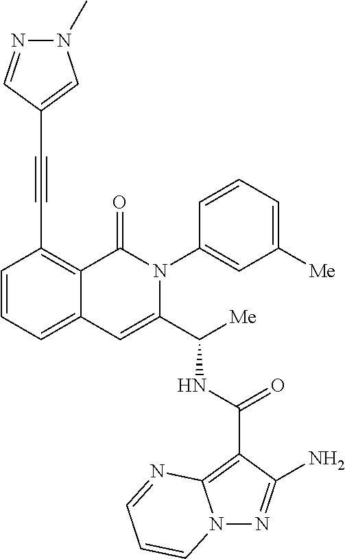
N12N=C(N)C(C(NC(C3=CC4=CC=CC(C#CC5=CN(C)N=C5)=C4C(=O)N3C3=CC([Me])=CC=C3)[Me])=O)=C1N=CC=C2
